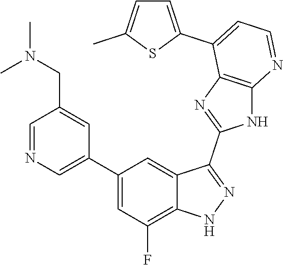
C1=NC=C(C2=CC(F)=C3C(=C2)C(C2=NC4=C(N2)N=CC=C4C2=CC=C(C)S2)=NN3)C=C1CN(C)C
